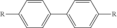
C1=CC([R])=CC=C1C1=CC=C([R])C=C1
